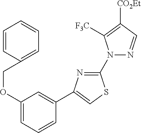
N1(C2=NC(C3=CC(OCC4=CC=CC=C4)=CC=C3)=CS2)N=CC([CO2Et])=C1[F3C]
